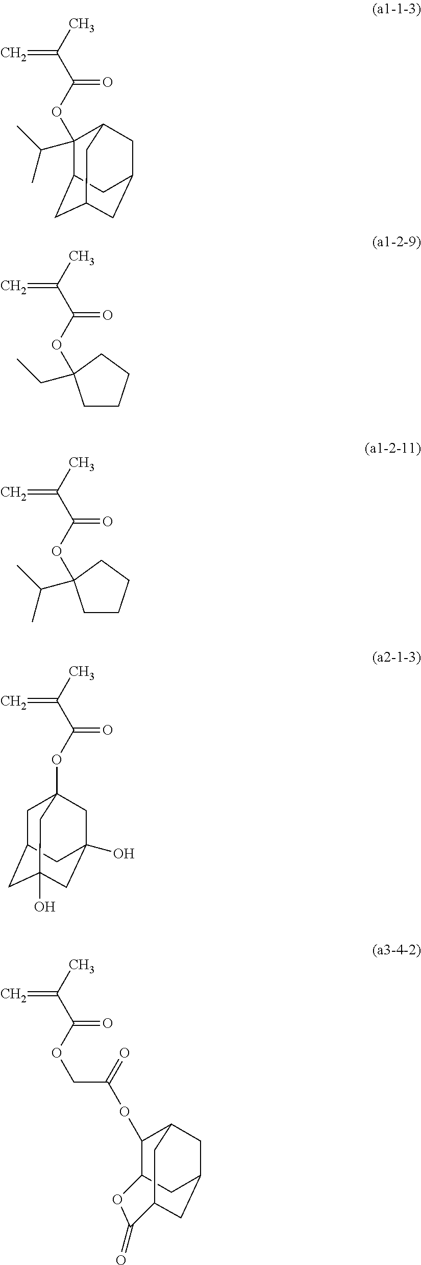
C1(OC(C(C)=C)=O)(C(C)C)C2CC3CC(CC1C3)C2.O(C(C(C)=C)=O)C1(CC)CCCC1.O(C(C(C)=C)=O)C1(C(C)C)CCCC1.C1C2CC3(O)CC(O)(CC1(OC(C(C)=C)=O)C3)C2.C12CC3CC(CC(C3)C(=O)O1)C2OC(COC(C(C)=C)=O)=O
